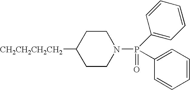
[CH2CH2CH2CH2]C1CCN(P(C2=CC=CC=C2)(=O)C2=CC=CC=C2)CC1
